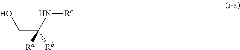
C(C(N[Rc])([Rb])[Ra])O
